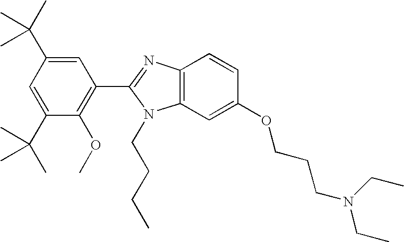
C1=C(C(C)(C)C)C=C(C(C)(C)C)C(OC)=C1C1=NC2=C(N1CCCC)C=C(OCCCN(CC)CC)C=C2
